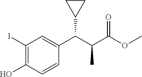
C1(I)=C(O)C=CC(C(C2CC2)C(C)C(=O)OC)=C1
